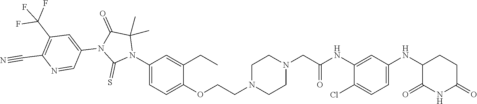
C1(Cl)=CC=C(NC2C(=O)NC(=O)CC2)C=C1NC(CN1CCN(CCOC2=CC=C(N3C(C)(C)C(=O)N(C4=CC(C(F)(F)F)=C(C#N)N=C4)C3=S)C=C2CC)CC1)=O
